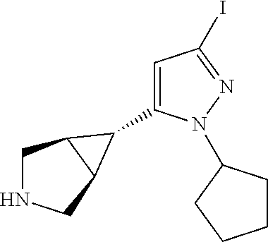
C1NCC2C1C2C1=CC(I)=NN1C1CCCC1
